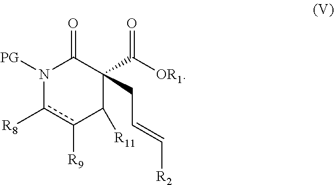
N1([PG])c([R8])c([R9])C([R11])C(CC=C[R2])(C([OR1])=O)C1=O
